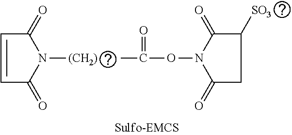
C1=CC(=O)N([(CH2)])C1=O.C(=O)(ON1C(=O)C([SO3])CC1=O)C
